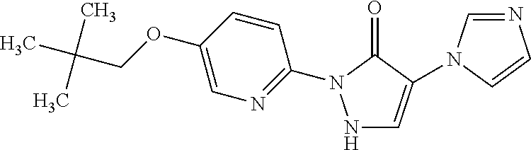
N1=CN(C2=CNN(C3=NC=C(OCC(C)(C)C)C=C3)C2=O)C=C1
